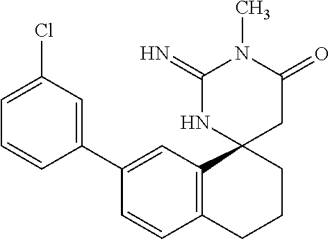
C1(Cl)=CC=CC(C2=CC3=C(C=C2)CCCC32CC(=O)N(C)C(=N)N2)=C1
